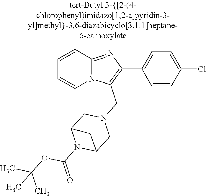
N12C(=NC(C3=CC=C(Cl)C=C3)=C1CN1CC3N(C(=O)OC(C)(C)C)C(C1)C3)C=CC=C2
